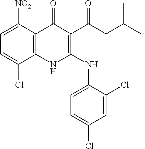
C1=C([NO2])C2=C(C(Cl)=C1)NC(NC1=CC=C(Cl)C=C1Cl)=C(C(CC(C)C)=O)C2=O
